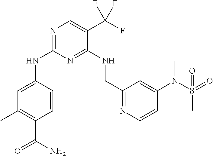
N1=C(NC2=CC(C)=C(C(N)=O)C=C2)N=C(NCC2=NC=CC(N(S(=O)(=O)C)C)=C2)C(C(F)(F)F)=C1
